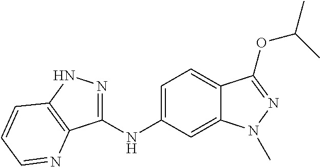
C1(NC2=CC=C3C(=C2)N(C)N=C3OC(C)C)=NNC2=C1N=CC=C2
